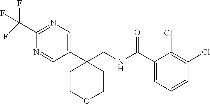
C1(C(F)(F)F)=NC=C(C2(CNC(C3=CC=CC(Cl)=C3Cl)=O)CCOCC2)C=N1
